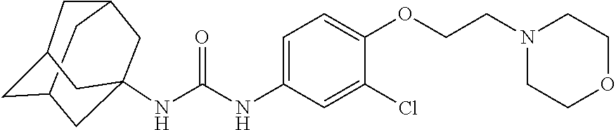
C12CC3CC(NC(NC4=CC=C(OCCN5CCOCC5)C(Cl)=C4)=O)(C1)CC(C2)C3
